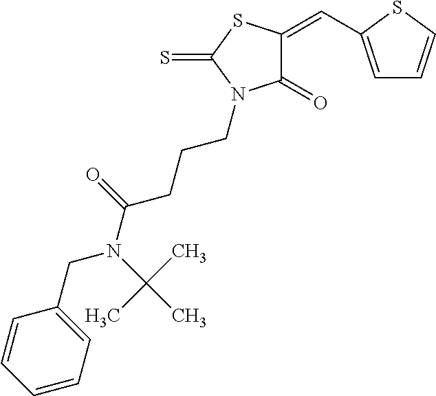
C1=C(C=C2C(=O)N(CCCC(N(CC3=CC=CC=C3)C(C)(C)C)=O)C(=S)S2)SC=C1
